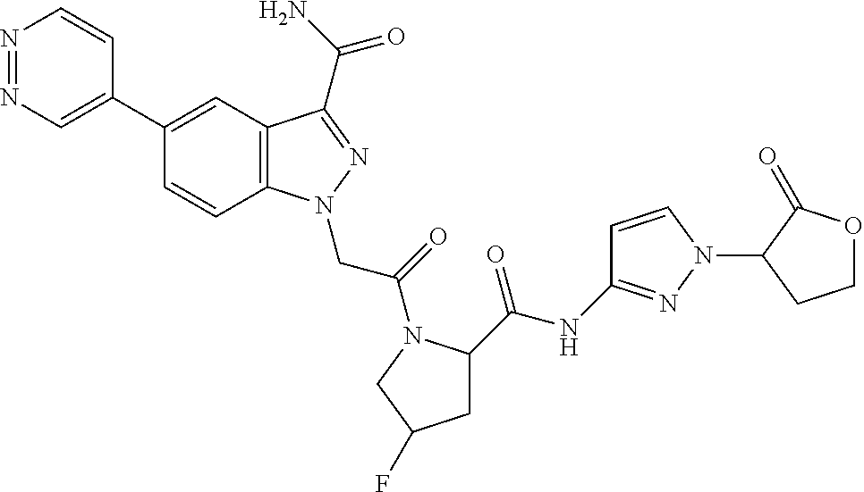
N1=NC=C(C2=CC3=C(C=C2)N(CC(=O)N2C(C(=O)NC4=NN(C5CCOC5=O)C=C4)CC(F)C2)N=C3C(=O)N)C=C1
